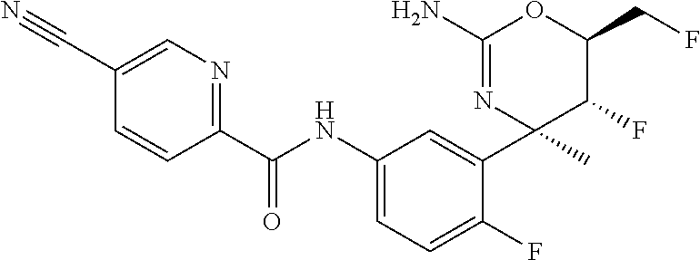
C1(C(NC2=CC=C(F)C(C3(C)N=C(N)OC(CF)C3F)=C2)=O)=NC=C(C#N)C=C1
